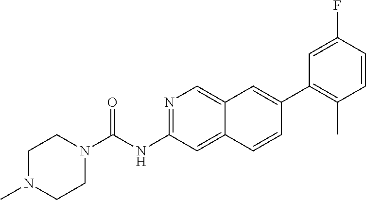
N1=C(NC(=O)N2CCN(C)CC2)C=C2C(=C1)C=C(C1=C(C)C=CC(F)=C1)C=C2
